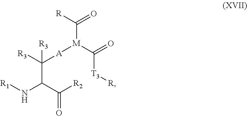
C([R3])([A][M](C(=O)[T3][R])C([R])=O)([R3])C(C([R2])=O)N[R1]
